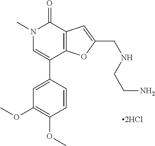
N1(C)C=C(C2=CC(OC)=C(OC)C=C2)C2=C(C1=O)C=C(CNCCN)O2
